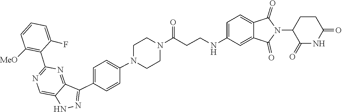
C1([MeO])=C(C2=NC=C3C(=N2)C(C2=CC=C(N4CCN(C(=O)CCNC5=CC=C6C(=O)N(C7C(=O)NC(=O)CC7)C(=O)C6=C5)CC4)C=C2)=NN3)C(F)=CC=C1
